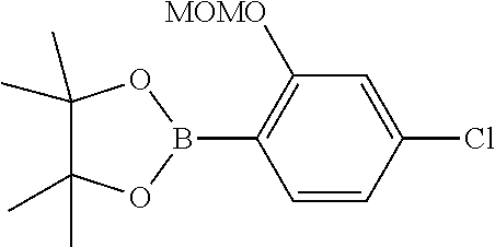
C1=CC(Cl)=CC([MOMO])=C1B1OC(C)(C)C(C)(C)O1
